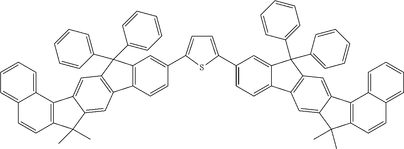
C12=C(C=CC(C3=CC=C(C4=CC=C5C(=C4)C(C4=CC=CC=C4)(C4=CC=CC=C4)C4=C5C=C5C(=C4)C4=C(C5(C)C)C=CC5=CC=CC=C45)S3)=C1)C1=C(C2(C2=CC=CC=C2)C2=CC=CC=C2)C=C2C(=C1)C(C)(C)C1=C2C2=CC=CC=C2C=C1
